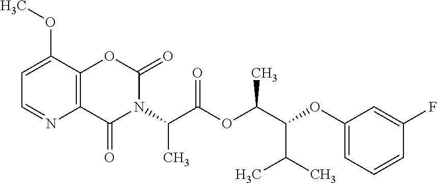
C1=C(OC)C2=C(N=C1)C(=O)N(C(C(OC(C(OC1=CC=CC(F)=C1)C(C)C)C)=O)C)C(=O)O2
